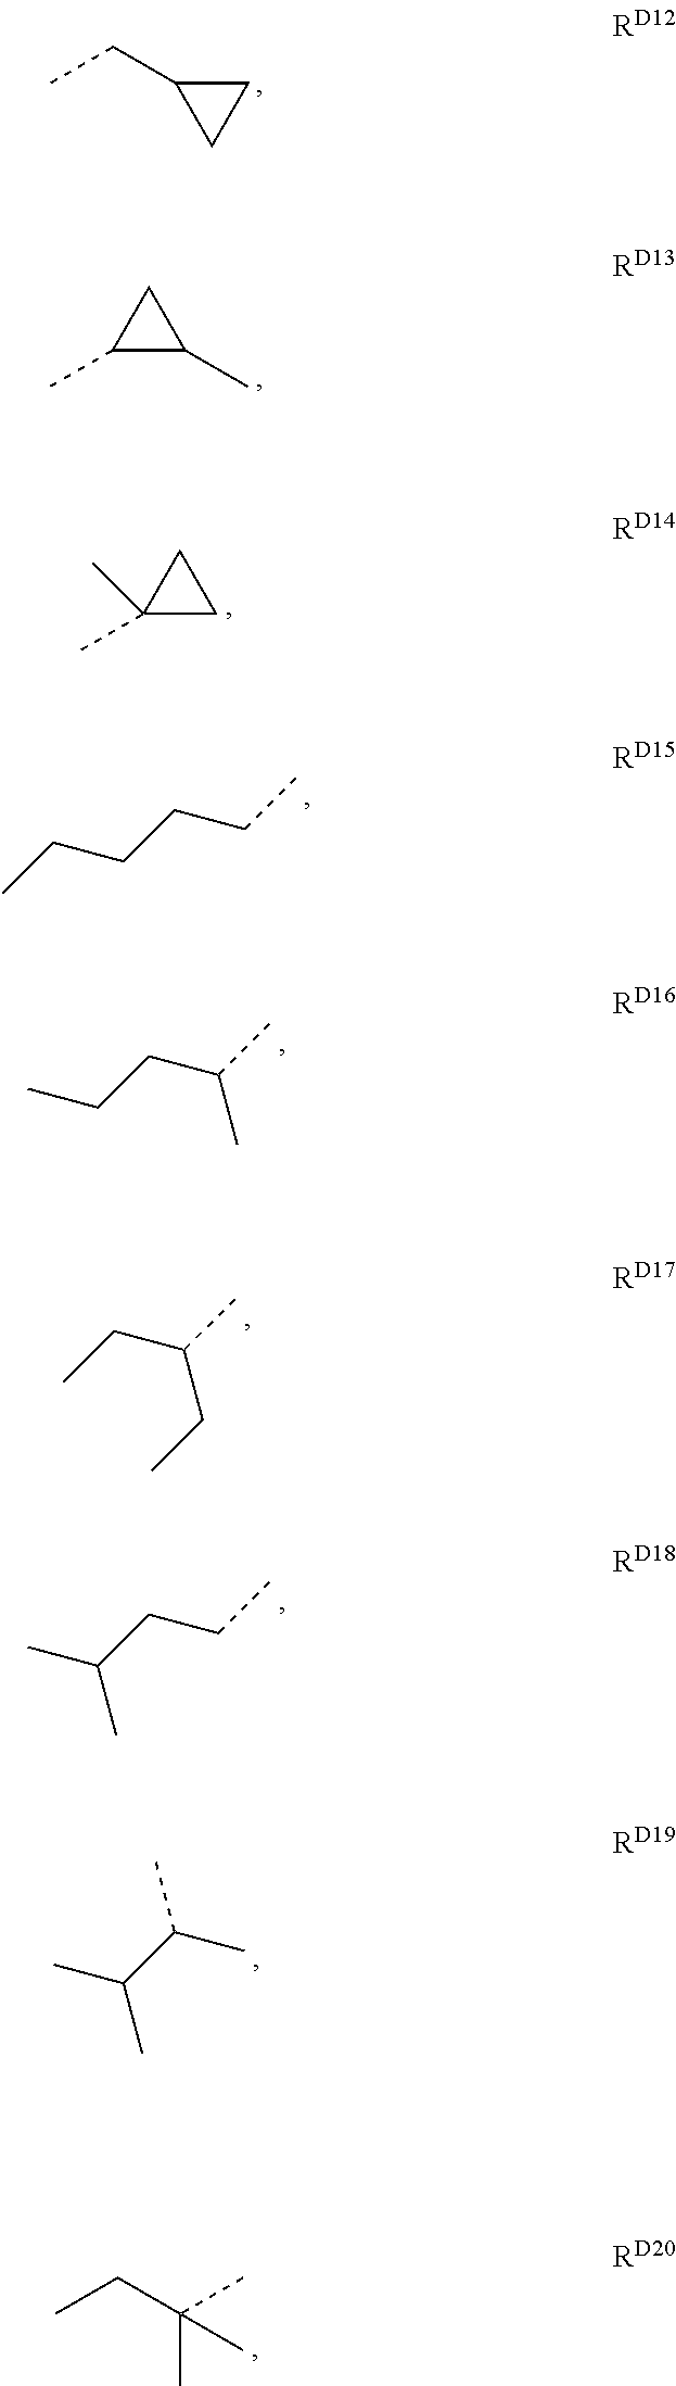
CC1(C)CC1.CCC1CC1.CC1C(C)C1.CCCCCC.CCCC(C)C.CCC(C)CC.CC(CCC)C.CC(C(C)C)C.CCC(C)(C)C
